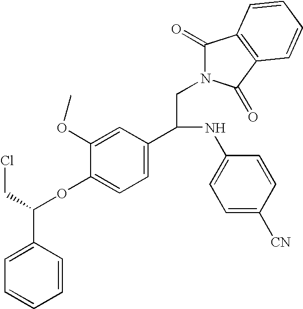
C1=CC=CC(C(CCl)OC2=CC=C(C(CN3C(=O)C4=C(C3=O)C=CC=C4)NC3=CC=C([CN])C=C3)C=C2OC)=C1
